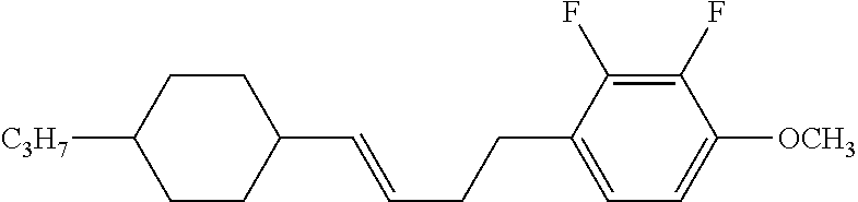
C1CC([C3H7])CCC1C=CCCC1=CC=C([OCH3])C(F)=C1F
